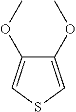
C1(OC)=CSC=C1OC
